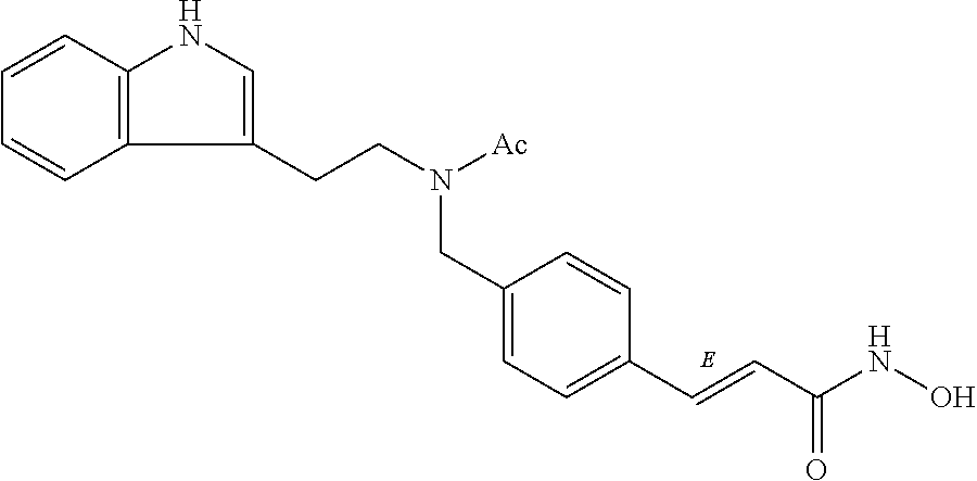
C1=C(CN([Ac])CCC2=CNC3=C2C=CC=C3)C=CC(C=CC(NO)=O)=C1
